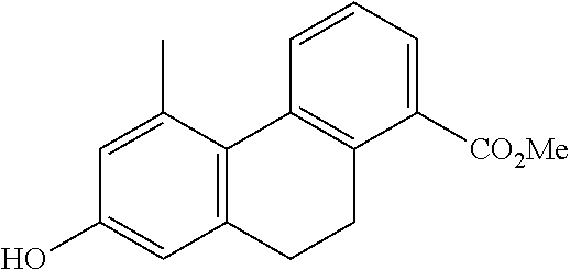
C12=C(C(C)=CC(O)=C1)C1=C(C([CO2Me])=CC=C1)CC2
